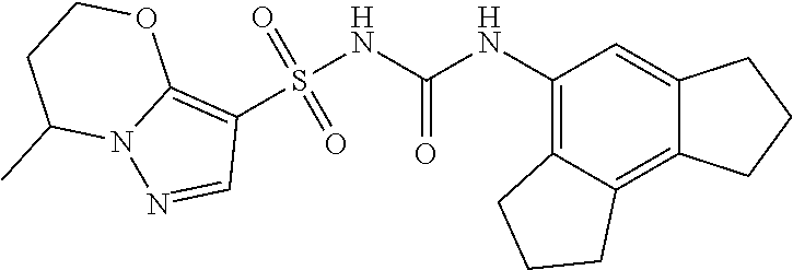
S(NC(NC1=C2C(=C3C(=C1)CCC3)CCC2)=O)(C1=C2N(N=C1)C(C)CCO2)(=O)=O
